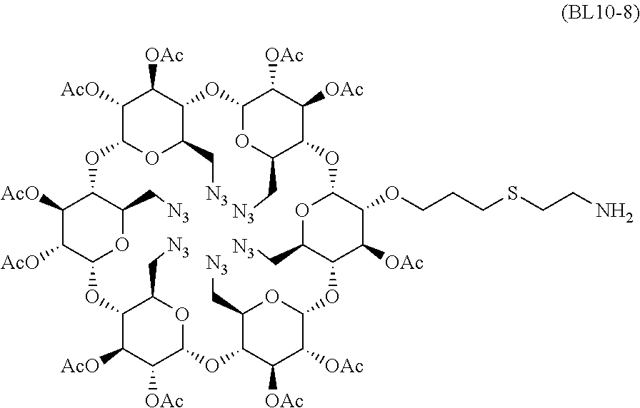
C1([AcO])C2OC(C[N3])C(C1[OAc])OC1OC(C[N3])C(C([OAc])C1[OAc])OC1C(OCCCSCCN)C([OAc])C(OC3C([OAc])C([OAc])C(OC4C([OAc])C([AcO])C(OC5C([AcO])C([AcO])C(O2)C(C[N3])O5)C(C[N3])O4)C(C[N3])O3)C(C[N3])O1
